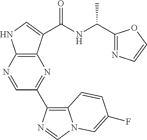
C12=C(N=CC(C3=C4N(C=N3)C=C(F)C=C4)=N1)NC=C2C(=O)NC(C)C1=NC=CO1
